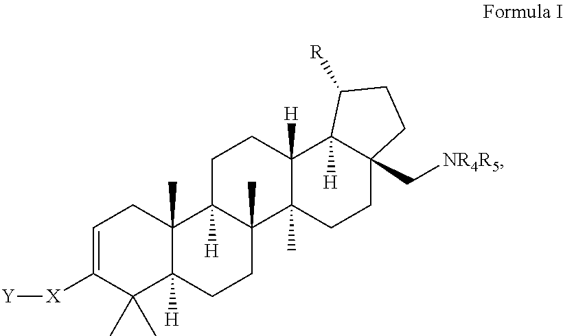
C1=C([X][Y])C(C)(C)C2([H])C(C)(C1)C1([H])C(C)(CC2)C2(C)C([H])(CC1)C1([H])C(C[NR4R5])(CC2)CCC1[R]
